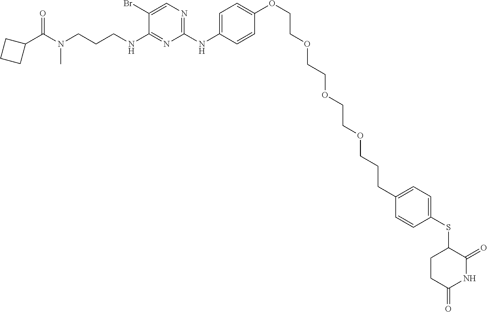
C1=C(NC2=NC=C(Br)C(NCCCN(C(C3CCC3)=O)C)=N2)C=CC(OCCOCCOCCOCCCC2=CC=C(SC3CCC(=O)NC3=O)C=C2)=C1
